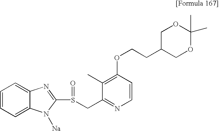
C1=C2C(=CC=C1)N([Na])C(S(CC1=NC=CC(OCCC3COC(C)(C)OC3)=C1C)=O)=N2
